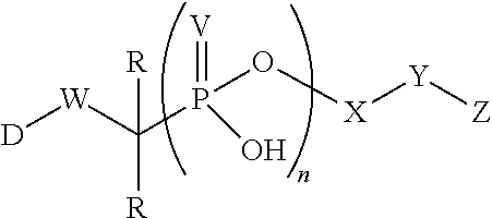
[D][W]C(P(O[X][Y][Z])(=[V])O)([R])[R]
